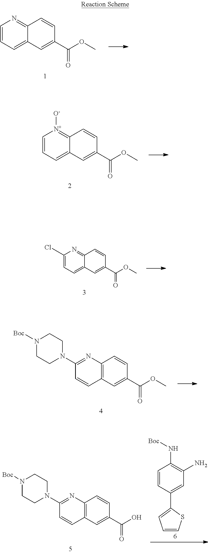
C12=NC=CC=C1C=C(C(OC)=O)C=C2.C12=[N+]([O-])C=CC=C1C=C(C(OC)=O)C=C2.C1=CC(C2=CC=CS2)=CC(N)=C1N[Boc].C12=C(C=C(C(O)=O)C=C1)C=CC(N1CCN([Boc])CC1)=N2.C12=NC(Cl)=CC=C1C=C(C(OC)=O)C=C2.C12=C(C=C(C(OC)=O)C=C1)C=CC(N1CCN([Boc])CC1)=N2
